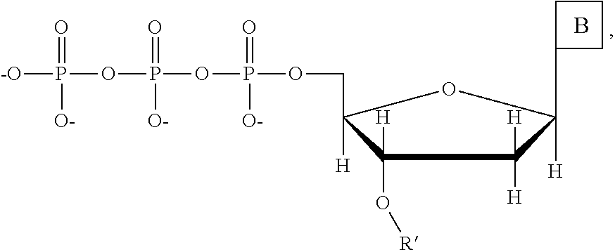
C1(O[R])([H])C([H])(COP(=O)([O-])OP(=O)([O-])OP(=O)([-O])[O-])OC([H])(C2CCC2)C1([H])[H].B
